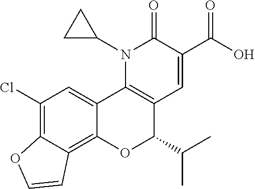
N1(C2CC2)C2=C(C=C(C(O)=O)C1=O)C(C(C)C)OC1=C3C(=C(Cl)C=C21)OC=C3
